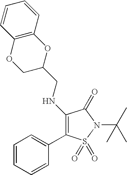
C1(NCC2OC3=C(OC2)C=CC=C3)=C(C2=CC=CC=C2)S(=O)(=O)N(C(C)(C)C)C1=O
